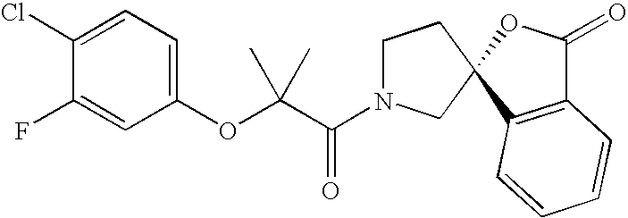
C1(OC(C(N2CCC3(C2)C2=C(C(=O)O3)C=CC=C2)=O)(C)C)=CC=C(Cl)C(F)=C1
